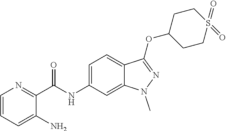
C(NC1=CC=C2C(=C1)N(C)N=C2OC1CCS(=O)(=O)CC1)(C1=NC=CC=C1N)=O
